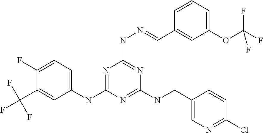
C1(NC2=NC(NN=CC3=CC(OC(F)(F)F)=CC=C3)=NC(NCC3=CN=C(Cl)C=C3)=N2)=CC=C(F)C(C(F)(F)F)=C1
